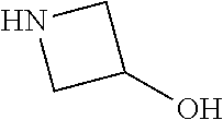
C1C(O)CN1
